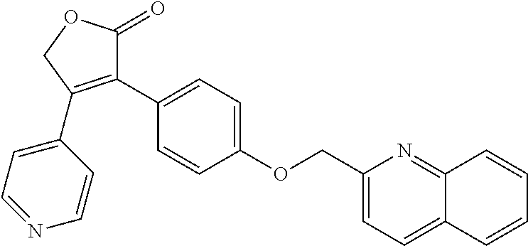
C(C1=CC=C2C(=N1)C=CC=C2)OC1=CC=C(C2=C(C3=CC=NC=C3)COC2=O)C=C1
